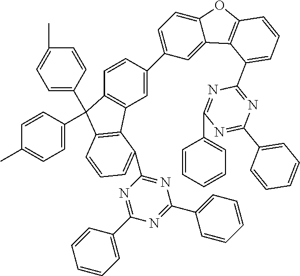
C1=C(C2=CC=C3C(=C2)C2=C(O3)C=CC=C2C2=NC(C3=CC=CC=C3)=NC(C3=CC=CC=C3)=N2)C=CC2=C1C1=C(C2(C2=CC=C(C)C=C2)C2=CC=C(C)C=C2)C=CC=C1C1=NC(C2=CC=CC=C2)=NC(C2=CC=CC=C2)=N1
